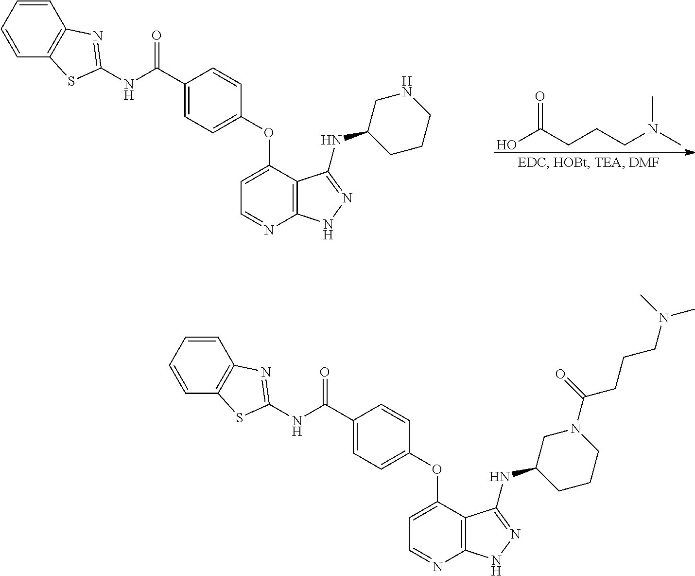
OC(CCCN(C)C)=O.C1(C(NC2=NC3=C(C=CC=C3)S2)=O)=CC=C(OC2=CC=NC3=C2C(NC2CCCNC2)=NN3)C=C1.C1(C(NC2=NC3=C(C=CC=C3)S2)=O)=CC=C(OC2=CC=NC3=C2C(NC2CCCN(C(CCCN(C)C)=O)C2)=NN3)C=C1
